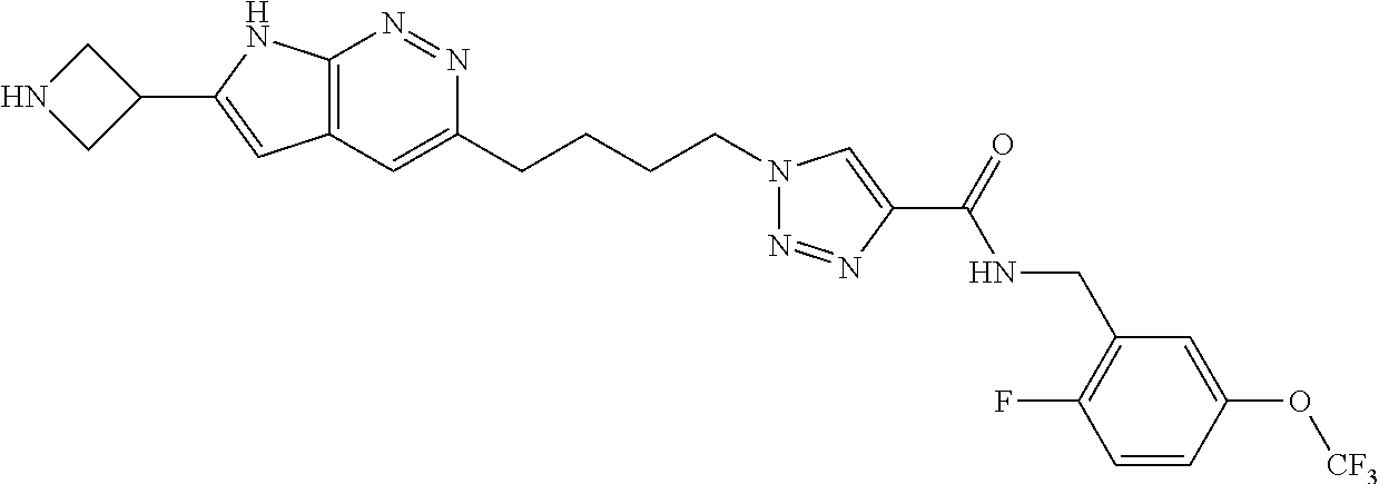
N1=NC2=C(C=C1CCCCN1N=NC(C(NCC3=C(F)C=CC(O[CF3])=C3)=O)=C1)C=C(C1CNC1)N2
